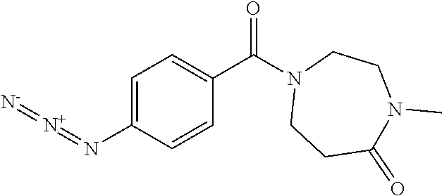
C1=C(N=[N+]=[N-])C=CC(C(N2CCC(=O)N(C)CC2)=O)=C1
